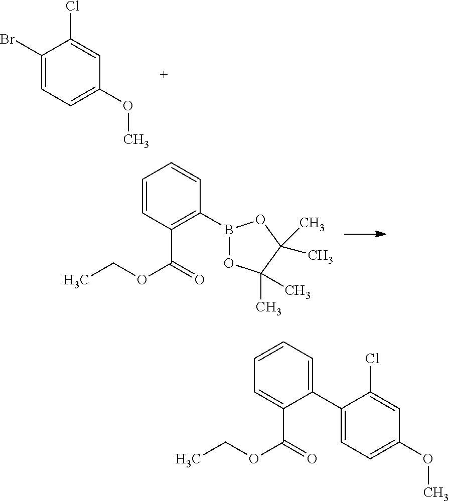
C1(Br)=CC=C(OC)C=C1Cl.C1=CC(C(=O)OCC)=C(B2OC(C)(C)C(C)(C)O2)C=C1.C1=CC=C(C2=CC=C(OC)C=C2Cl)C(C(=O)OCC)=C1
